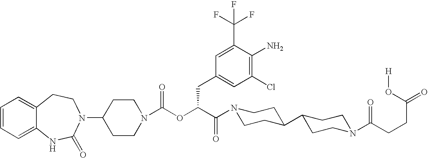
C1(N2C(=O)NC3=CC=CC=C3CC2)CCN(C(OC(C(=O)N2CCC(C3CCN(C(CCC(=O)O[H])=O)CC3)CC2)CC2=CC(Cl)=C(N)C(C(F)(F)F)=C2)=O)CC1
